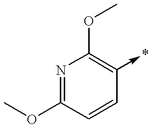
N1=C(OC)C=CC(->*)=C1OC
